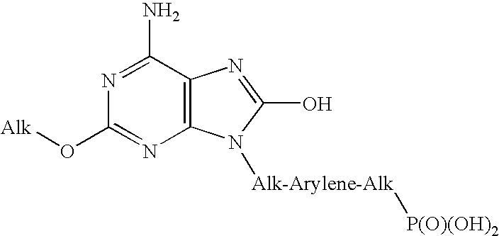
C12=C(C(N)=NC(O[Alk])=N1)N=C(O)N2[Alk-Arylene-Alk][P(O)(OH)2]
